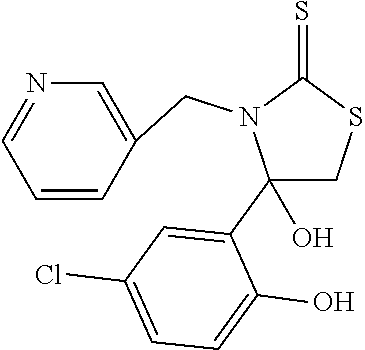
C1(C2=CC(Cl)=CC=C2O)(O)CSC(=S)N1CC1=CN=CC=C1
